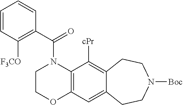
C1COC2=C(N1C(C1=C([F3CO])C=CC=C1)=O)C([cPr])=C1C(=C2)CCN([Boc])CC1
